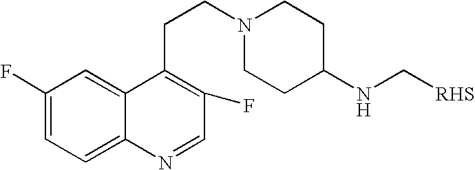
C1=C2C(=CC(F)=C1)C(CCN1CCC(NC[RHS])CC1)=C(F)C=N2
